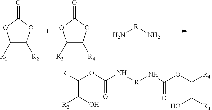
C1([R1])C([R2])OC(=O)O1.C1([R3])C([R4])OC(=O)O1.N[R]N.[R1]C(OC(N[R]NC(OC([R4])C(O)[R3])=O)=O)C([R2])O
